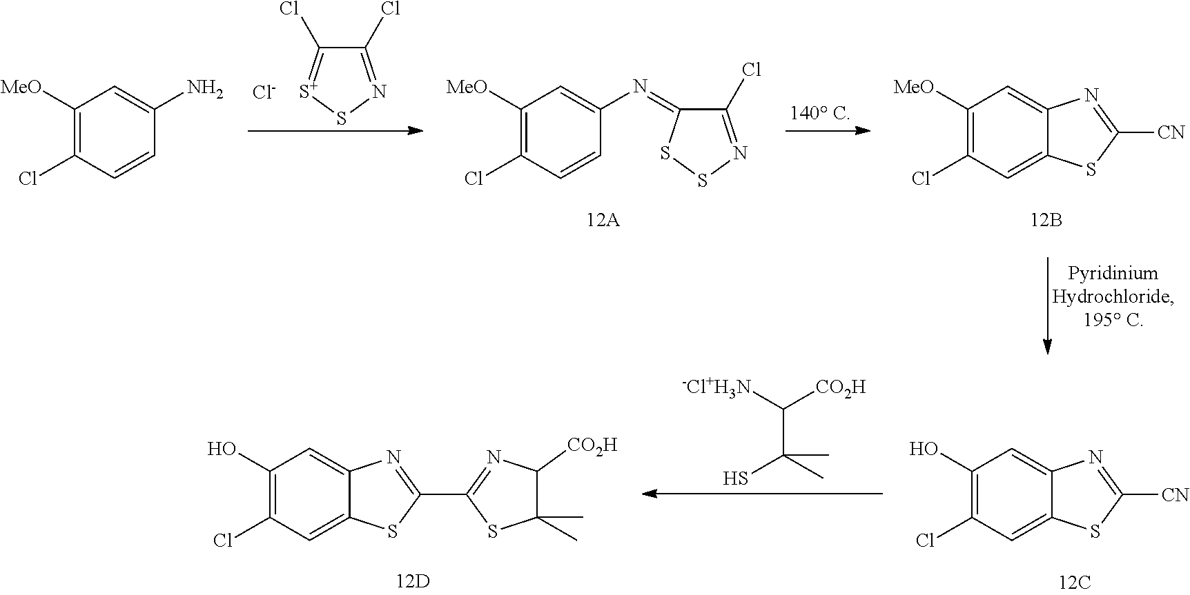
C1([MeO])=C(Cl)C=CC(N)=C1.C1([MeO])=C(Cl)C=CC(N=C2C(Cl)=NSS2)=C1.C1([MeO])=C(Cl)C=C2C(=C1)N=C([CN])S2.[Cl-].C1(Cl)=NS[S+]=C1Cl.C(C(C)(S)C)([-Cl+H3N])[CO2H].C1(O)=C(Cl)C=C2C(=C1)N=C([CN])S2.C1(O)=C(Cl)C=C2C(=C1)N=C(C1=NC([CO2H])C(C)(C)S1)S2
